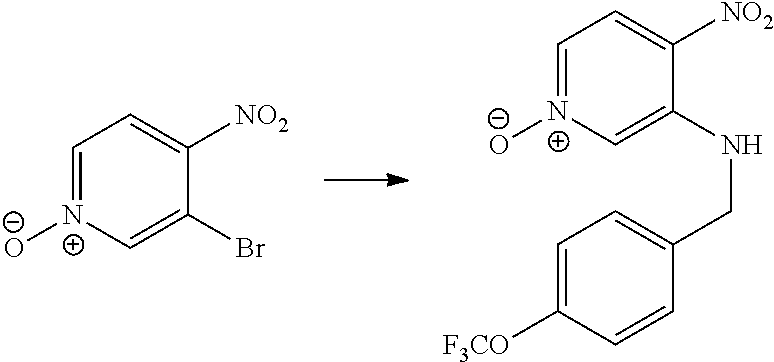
C1=[N+]([O-])C=C(NCC2=CC=C([F3CO])C=C2)C([NO2])=C1.C1=[N+]([O-])C=C(Br)C([NO2])=C1
